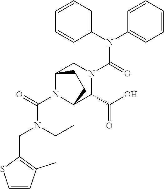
C(N1C2C(C(O)=O)N(C(N(C3=CC=CC=C3)C3=CC=CC=C3)=O)CC1CC2)(=O)N(CC1=C(C)C=CS1)CC
